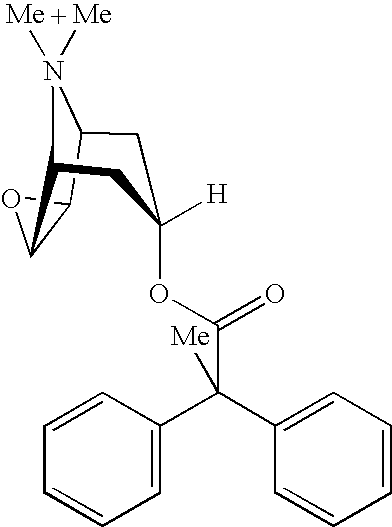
O1C2C3CC(OC(C(C4=CC=CC=C4)(C4=CC=CC=C4)[Me])=O)([H])CC(C12)N3([Me])[Me]
